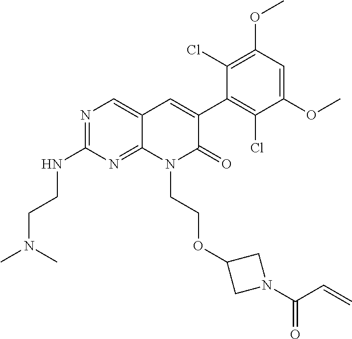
C1(NCCN(C)C)=NC=C2C(=N1)N(CCOC1CN(C(C=C)=O)C1)C(=O)C(C1=C(Cl)C(OC)=CC(OC)=C1Cl)=C2
